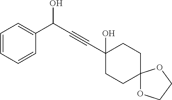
C1(O)(C#CC(O)C2=CC=CC=C2)CCC2(CC1)OCCO2
